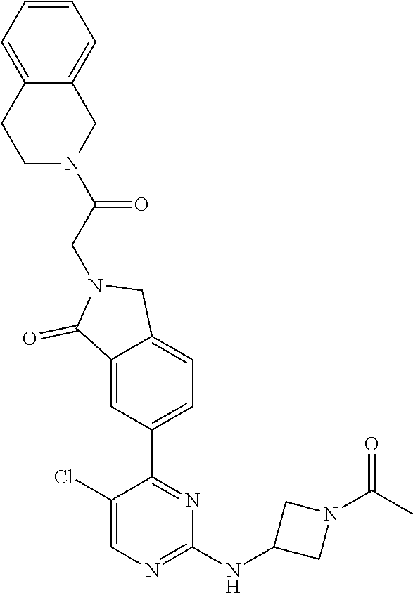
C1(Cl)=CN=C(NC2CN(C(C)=O)C2)N=C1C1=CC=C2C(=C1)C(=O)N(CC(N1CC3=CC=CC=C3CC1)=O)C2
